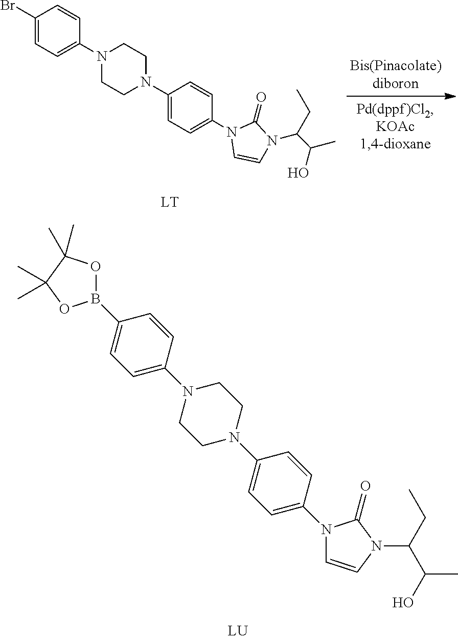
C1(N2CCN(C3=CC=C(N4C(=O)N(C(C(C)O)CC)C=C4)C=C3)CC2)=CC=C(B2OC(C)(C)C(C)(C)O2)C=C1.BrC1=CC=C(N2CCN(C3=CC=C(N4C=CN(C(CC)C(C)O)C4=O)C=C3)CC2)C=C1.[LT]
